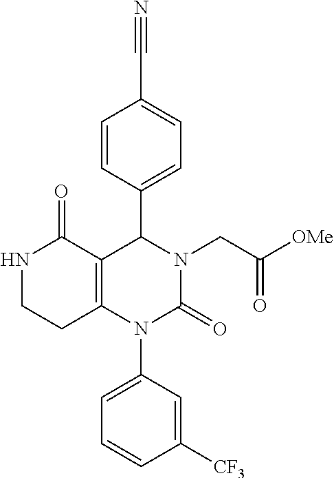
N1CCC2=C(C1=O)C(C1=CC=C(C#N)C=C1)N(CC([OMe])=O)C(=O)N2C1=CC=CC([CF3])=C1
